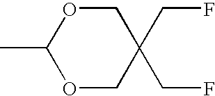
CC1OCC(CF)(CF)CO1
